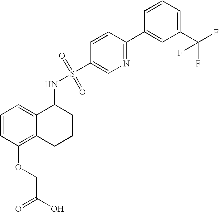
C1(NS(=O)(=O)C2=CN=C(C3=CC(C(F)(F)F)=CC=C3)C=C2)C2=CC=CC(OCC(=O)O)=C2CCC1
